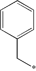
C1=CC(C*)=CC=C1
